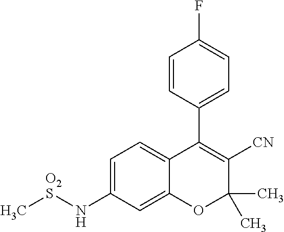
C1=CC(C2=C([CN])C(C)(C)OC3=CC(N[O2S]C)=CC=C23)=CC=C1F
